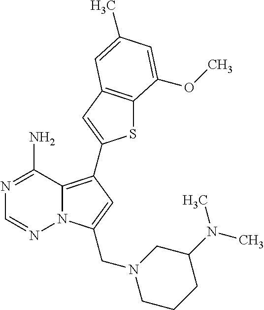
C12=C(C3=CC4=C(S3)C(OC)=CC(C)=C4)C=C(CN3CCCC(N(C)C)C3)N1N=CN=C2N
